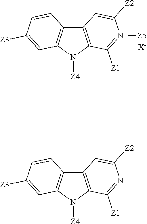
C12=C(N([Z4])C3=C1C=CC([Z3])=C3)C([Z1])=[N+]([Z5])C([Z2])=C2.[X-].C12=C(N([Z4])C3=C1C=CC([Z3])=C3)C([Z1])=NC([Z2])=C2
